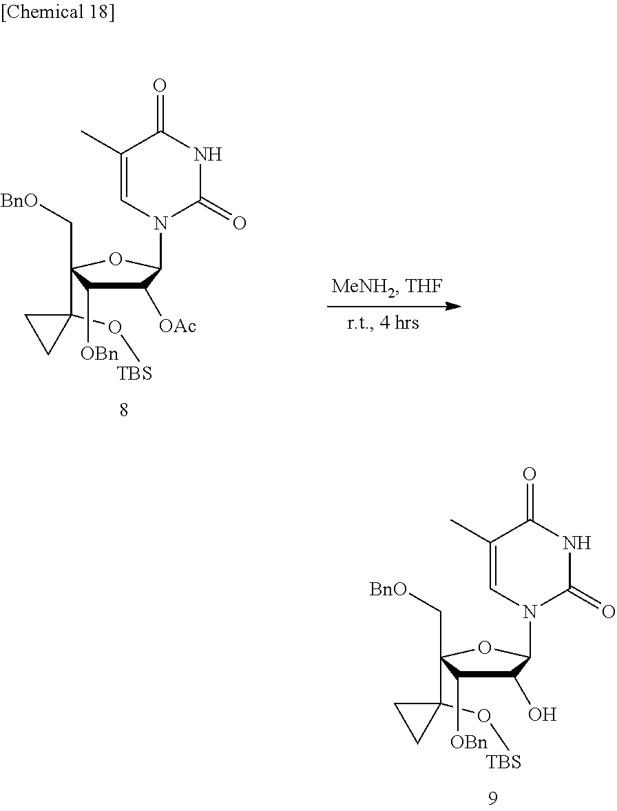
C1(C2(C[BnO])C([OBn])C(O)C(N3C(=O)NC(=O)C(C)=C3)O2)(O[TBS])CC1.C1(C2(C[BnO])C([OBn])C([OAc])C(N3C(=O)NC(=O)C(C)=C3)O2)(O[TBS])CC1
